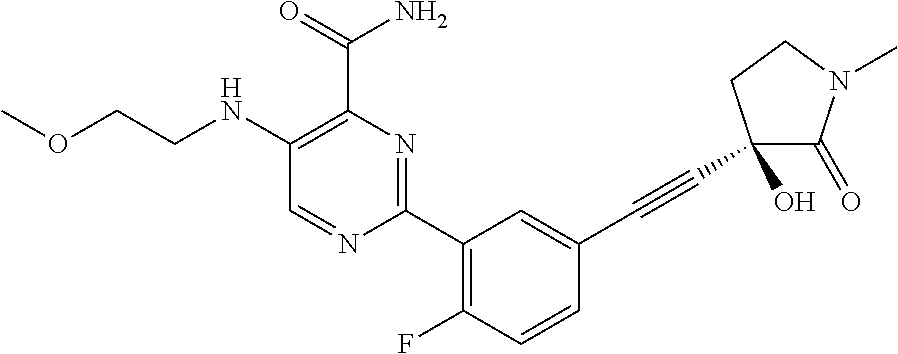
C1(NCCOC)=C(C(=O)N)N=C(C2=C(F)C=CC(C#CC3(O)C(=O)N(C)CC3)=C2)N=C1
